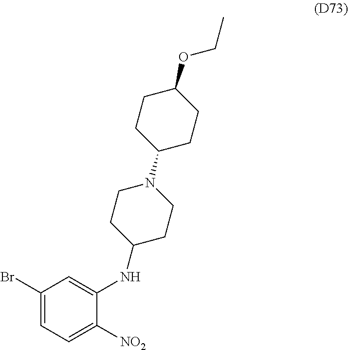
C1(Br)=CC=C([NO2])C(NC2CCN(C3CCC(OCC)CC3)CC2)=C1
